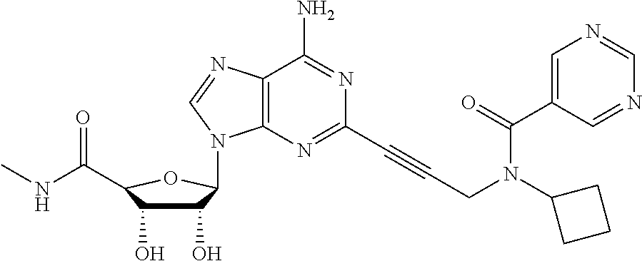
C12=C(N=C(C#CCN(C3CCC3)C(C3=CN=CN=C3)=O)N=C1N)N(C1C(O)C(O)C(C(=O)NC)O1)C=N2
